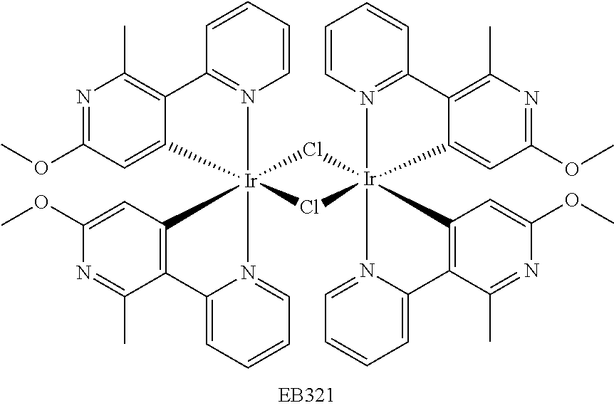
C1=CC=CN2=C1C1=C(C)N=C(OC)C=C1[Ir]213(Cl[Ir]24(Cl1)(N1=C(C=CC=C1)C1=C(C)N=C(OC)C=C21)N1=CC=CC=C1C1=C4C=C(OC)N=C1C)N1=CC=CC=C1C1=C3C=C(OC)N=C1C
